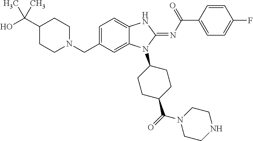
C1=C(CN2CCC(C(O)(C)C)CC2)C=C2C(=C1)NC(=NC(C1=CC=C(F)C=C1)=O)N2C1CCC(C(=O)N2CCNCC2)CC1
